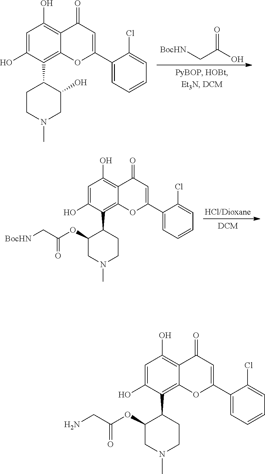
C1=C(O)C(C2C(OC(CN)=O)CN(C)CC2)=C2C(=C1O)C(=O)C=C(C1=CC=CC=C1Cl)O2.C1=C(O)C(C2CCN(C)CC2O)=C2C(=C1O)C(=O)C=C(C1=CC=CC=C1Cl)O2.O=C(O)C[BocHN].C1=C(O)C(C2C(OC(C[BocHN])=O)CN(C)CC2)=C2C(=C1O)C(=O)C=C(C1=CC=CC=C1Cl)O2
